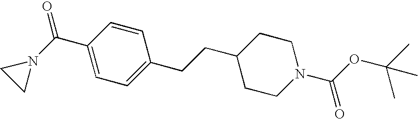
C1(C(N2CC2)=O)=CC=C(CCC2CCN(C(OC(C)(C)C)=O)CC2)C=C1
